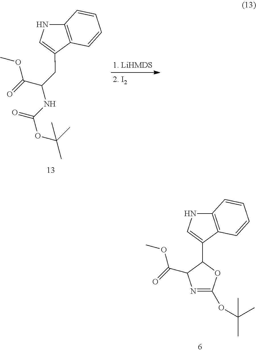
C1(C2=CNC3=C2C=CC=C3)C(C(=O)OC)N=C(OC(C)(C)C)O1.C1(CC(NC(OC(C)(C)C)=O)C(=O)OC)=CNC2=C1C=CC=C2
